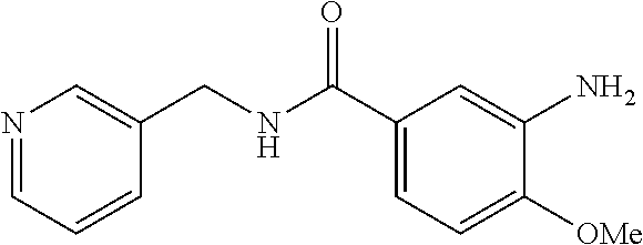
N1=CC=CC(CNC(C2=CC=C([OMe])C(N)=C2)=O)=C1
